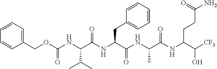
C(NC(C(NC(C(NC(C(NC(C([CF3])O)CCC(N)=O)=O)C)=O)CC1=CC=CC=C1)=O)C(C)C)(=O)OCC1=CC=CC=C1
